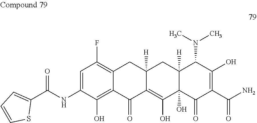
C1=C(NC(C2=CC=CS2)=O)C(O)=C2C(=C1F)CC1([H])C(=C(O)C3(O)C([H])(C1)C(N(C)C)C(O)=C(C(N)=O)C3=O)C2=O
